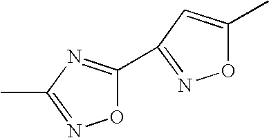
O1C(C2=NOC(C)=C2)=NC(C)=N1
